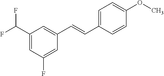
C1=C(C(F)F)C=C(C=CC2=CC=C(OC)C=C2)C=C1F
